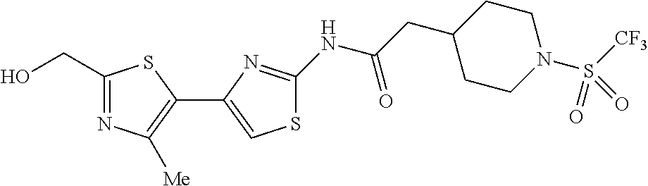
C1(CO)=NC([Me])=C(C2=CSC(NC(CC3CCN(S([CF3])(=O)=O)CC3)=O)=N2)S1
